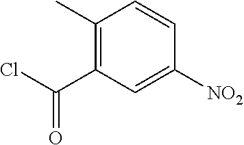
C1(C)=C(C(Cl)=O)C=C([NO2])C=C1
